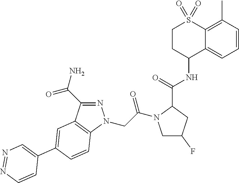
N1=C(C(=O)N)C2=C(N1CC(=O)N1CC(F)CC1C(=O)NC1C3=CC=CC(C)=C3S(=O)(=O)CC1)C=CC(C1=CN=NC=C1)=C2
